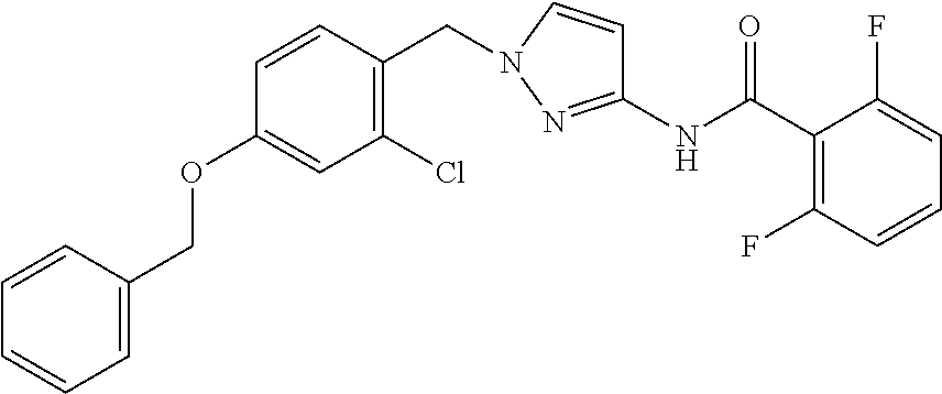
C1=C(COC2=CC(Cl)=C(CN3C=CC(NC(C4=C(F)C=CC=C4F)=O)=N3)C=C2)C=CC=C1
